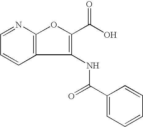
C1=CC=NC2=C1C(NC(C1=CC=CC=C1)=O)=C(C(O)=O)O2
